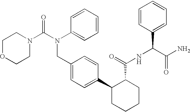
C1OCCN(C(N(C2=CC=CC=C2)CC2=CC=C(C3CCCCC3C(=O)NC(C(N)=O)C3=CC=CC=C3)C=C2)=O)C1
